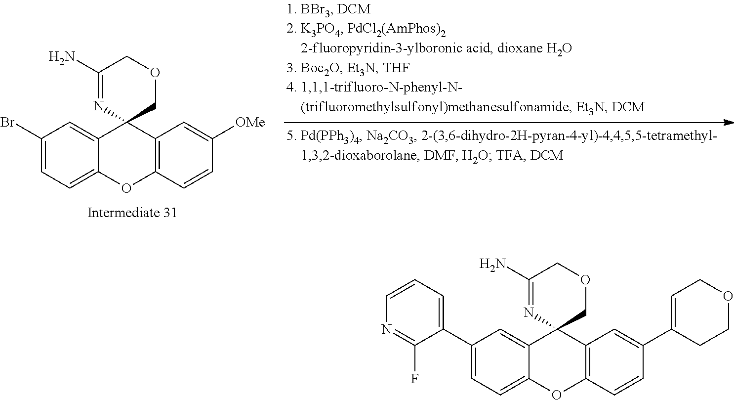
C1(Br)=CC=C2C(=C1)C1(C3=C(O2)C=CC([OMe])=C3)COCC(N)=N1.C1(C2=CC=CN=C2F)=CC=C2C(=C1)C1(C3=C(O2)C=CC(C2=CCOCC2)=C3)COCC(N)=N1
